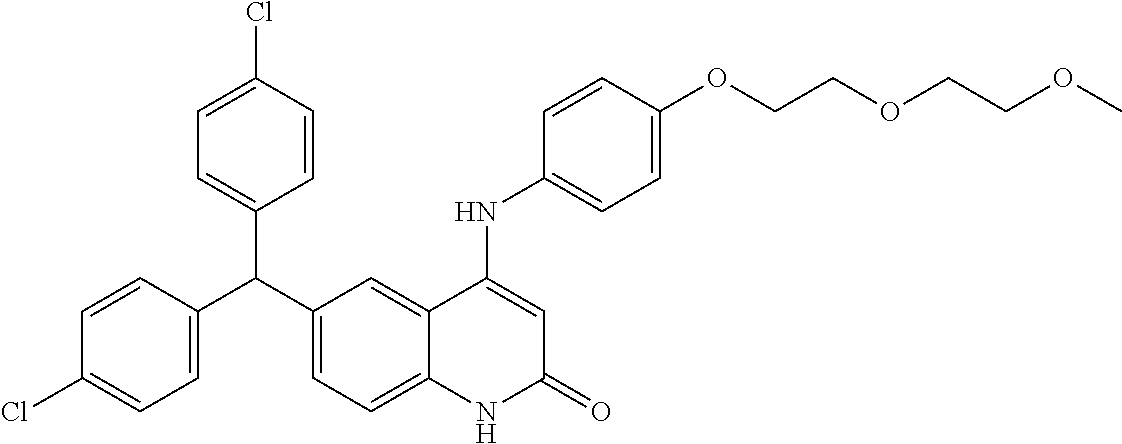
C1=C(Cl)C=CC(C(C2=CC=C3C(=C2)C(NC2=CC=C(OCCOCCOC)C=C2)=CC(=O)N3)C2=CC=C(Cl)C=C2)=C1
